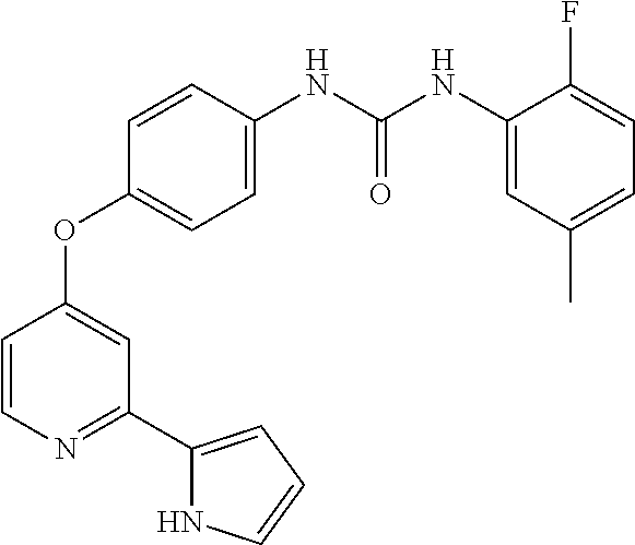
C1=CN=C(C2=CC=CN2)C=C1OC1=CC=C(NC(NC2=CC(C)=CC=C2F)=O)C=C1
